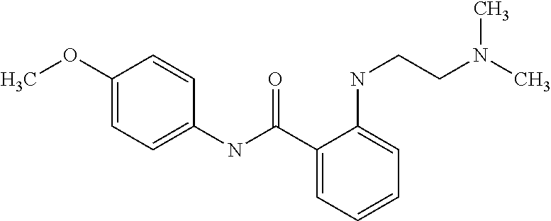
C1=C(OC)C=CC(NC(C2=CC=CC=C2NCCN(C)C)=O)=C1
